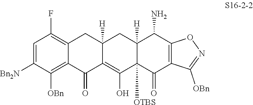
C1([Bn2N])=CC(F)=C2C(=C1[OBn])C(=O)C1=C(O)C3([OTBS])C([H])(CC1([H])C2)C(N)C1=C(C3=O)C([OBn])=NO1
